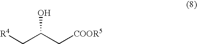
C(C[COOR5])(C[R4])O
